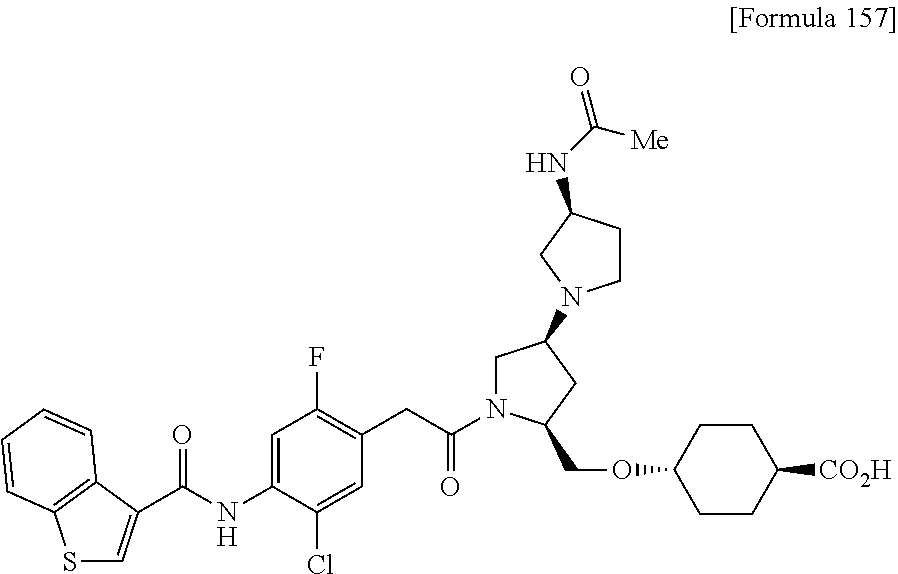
S1C=C(C(NC2=CC(F)=C(CC(=O)N3CC(N4CCC(NC(=O)[Me])C4)CC3COC3CCC([CO2H])CC3)C=C2Cl)=O)C2=C1C=CC=C2
